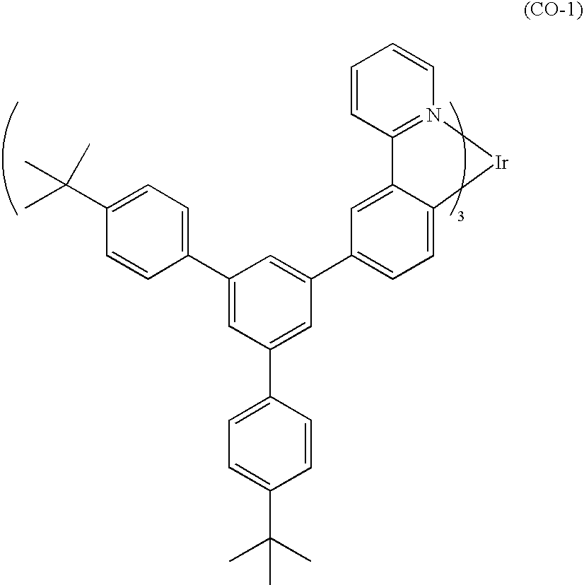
C1(C2=CC(C3=CC=C(C(C)(C)C)C=C3)=CC(C3=CC=C4C(=C3)C3=N(C=CC=C3)[Ir]4)=C2)=CC=C(C(C)(C)C)C=C1
